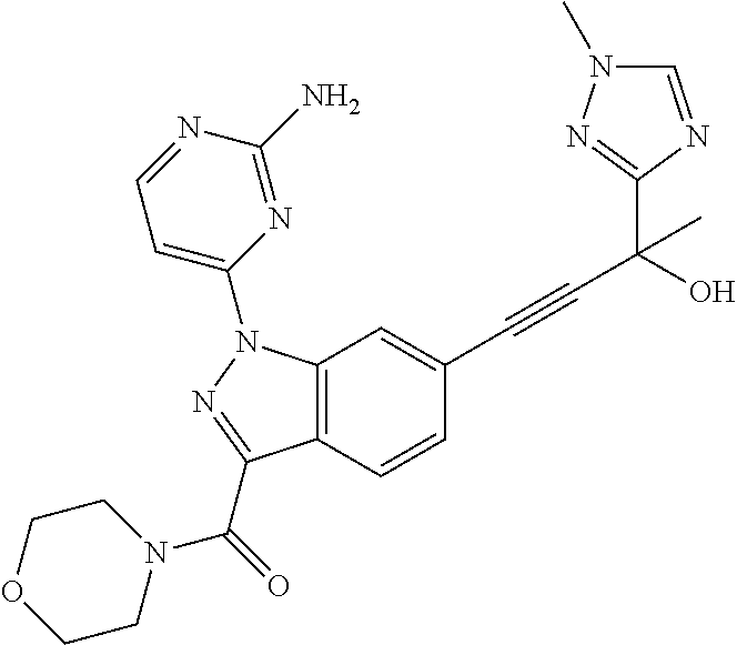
C12=C(C=CC(C#CC(C3=NN(C)C=N3)(O)C)=C1)C(C(=O)N1CCOCC1)=NN2C1=CC=NC(N)=N1
